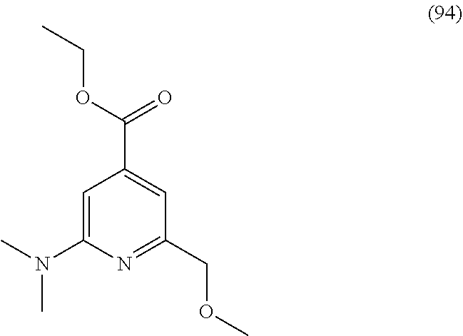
C1=C(N(C)C)N=C(COC)C=C1C(OCC)=O
